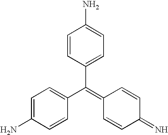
C1=C(N)C=CC(C(=C2C=CC(=N)C=C2)C2=CC=C(N)C=C2)=C1
